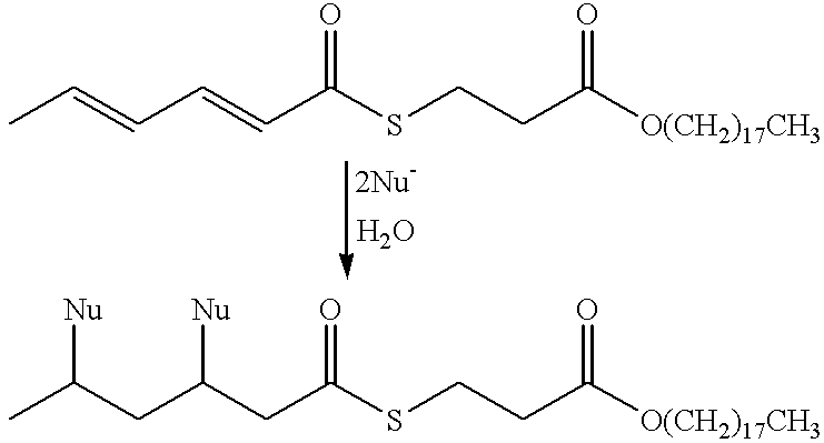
CC=CC=CC(SCCC([O(CH2)17CH3])=O)=O.CC(CC(CC(SCCC([O(CH2)17CH3])=O)=O)[Nu])[Nu]
